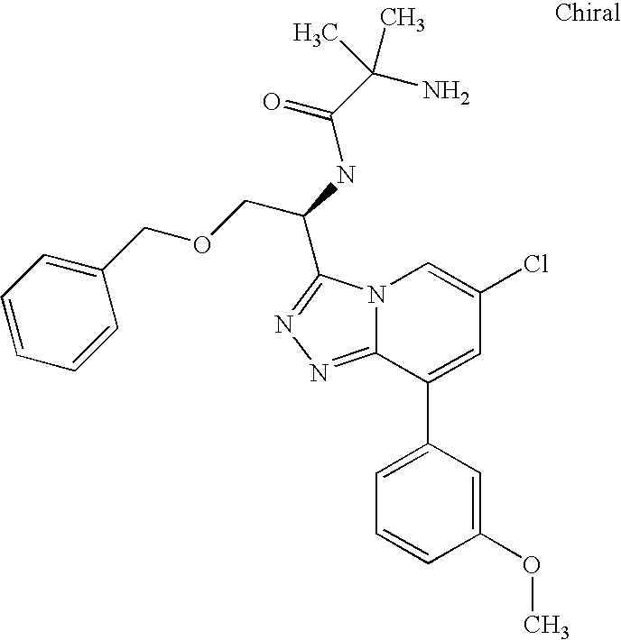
C12=NN=C(C(NC(C(N)(C)C)=O)COCC3=CC=CC=C3)N1C=C(Cl)C=C2C1=CC=CC(OC)=C1
